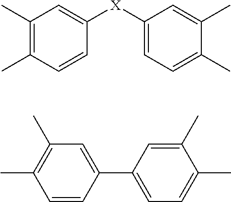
C1(C)=C(C)C=CC([X]C2=CC=C(C)C(C)=C2)=C1.C1=C(C2=CC=C(C)C(C)=C2)C=CC(C)=C1C
